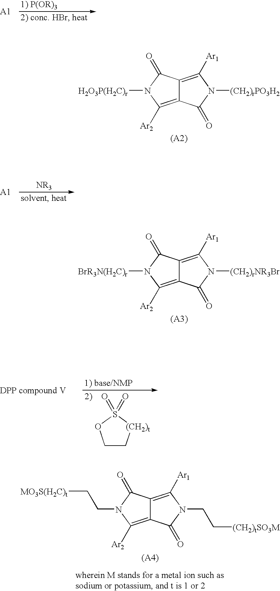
C12=C([Ar1])N([(CH2)rPO3H2])C(=O)C1=C([Ar2])N([H2O3P(H2C)r])C2=O.C12=C([Ar1])N([(CH2)rNR3Br])C(=O)C1=C([Ar2])N([BrR3N(H2C)r])C2=O.C1C[(CH2)t]S(=O)(=O)O1.C12=C([Ar1])N(CC[(CH2)tSO3M])C(=O)C1=C([Ar2])N(CC[MO3S(H2C)t])C2=O
